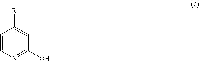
C1=CN=C(O)C=C1[R]
